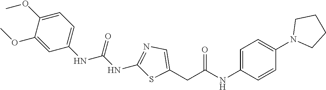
C1(OC)=CC=C(NC(NC2=NC=C(CC(NC3=CC=C(N4CCCC4)C=C3)=O)S2)=O)C=C1OC
